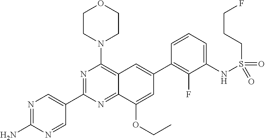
C12=NC(C3=CN=C(N)N=C3)=NC(N3CCOCC3)=C1C=C(C1=C(F)C(NS(CCCF)(=O)=O)=CC=C1)C=C2OCC
